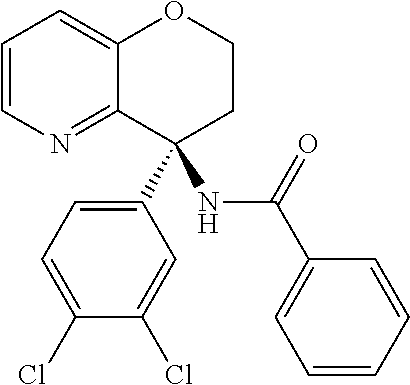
C1=CN=C2C(=C1)OCCC2(C1=CC=C(Cl)C(Cl)=C1)NC(C1=CC=CC=C1)=O
